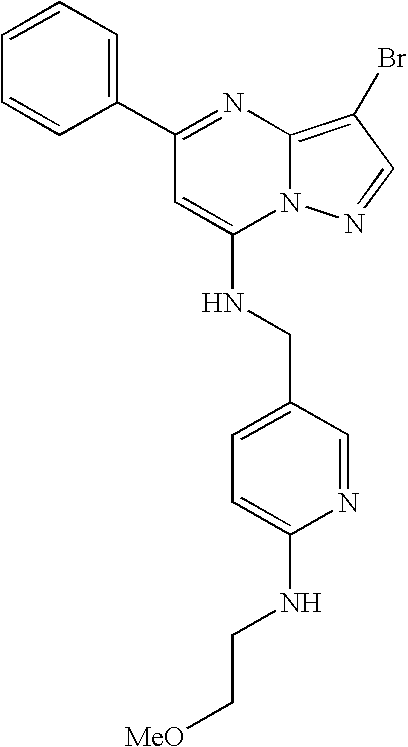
C1=CC=C(C2=NC3=C(Br)C=NN3C(NCC3=CC=C(NCC[MeO])N=C3)=C2)C=C1
